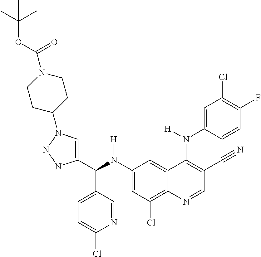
C1(N(C(C2=CN(C3CCN(C(OC(C)(C)C)=O)CC3)NN2)C2=CC=C(Cl)N=C2)[H])=CC(Cl)=C2C(=C1)C(N(C1=CC(Cl)=C(F)C=C1)[H])=C(C#N)C=N2
